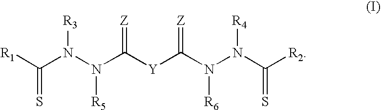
C(N(N(C([Y]C(N(N(C([R2])=S)[R4])[R6])=[Z])=[Z])[R5])[R3])([R1])=S
